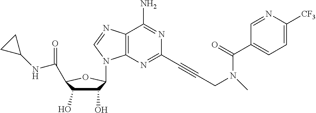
C1(O)C(O)C(C(NC2CC2)=O)OC1N1C2=C(C(N)=NC(C#CCN(C(C3=CC=C([CF3])N=C3)=O)C)=N2)N=C1
